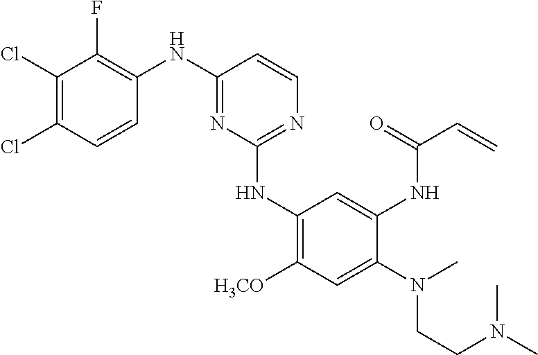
C1(NC2=NC=CC(NC3=C(F)C(Cl)=C(Cl)C=C3)=N2)=C([H3CO])C=C(N(C)CCN(C)C)C(NC(C=C)=O)=C1
